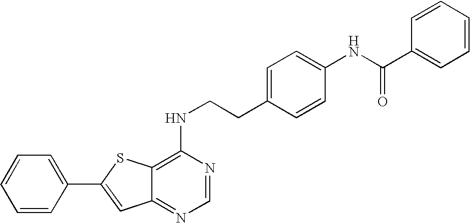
C1=CC=CC=C1C(NC1=CC=C(CCNC2=C3C(=NC=N2)C=C(C2=CC=CC=C2)S3)C=C1)=O
